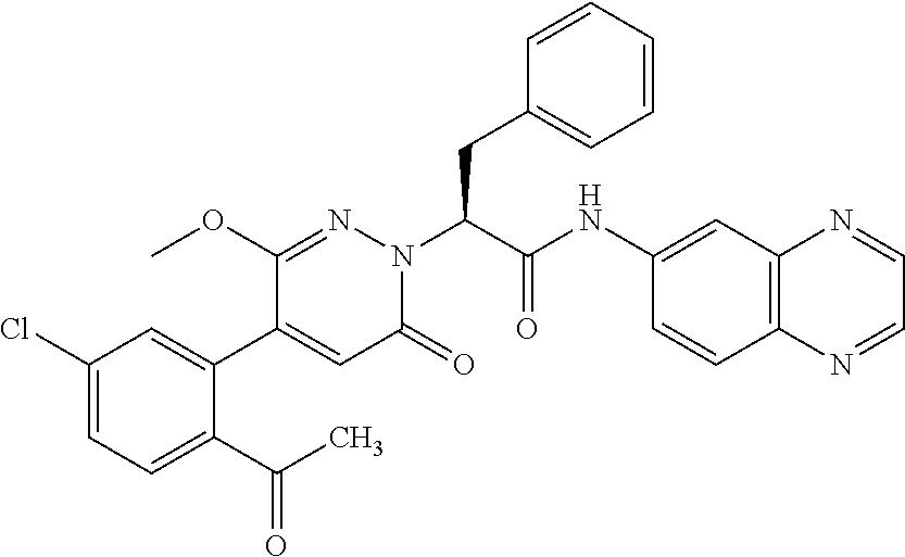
C1(Cl)=CC=C(C(C)=O)C(C2=CC(=O)N(C(CC3=CC=CC=C3)C(NC3=CC4=C(C=C3)N=CC=N4)=O)N=C2OC)=C1
